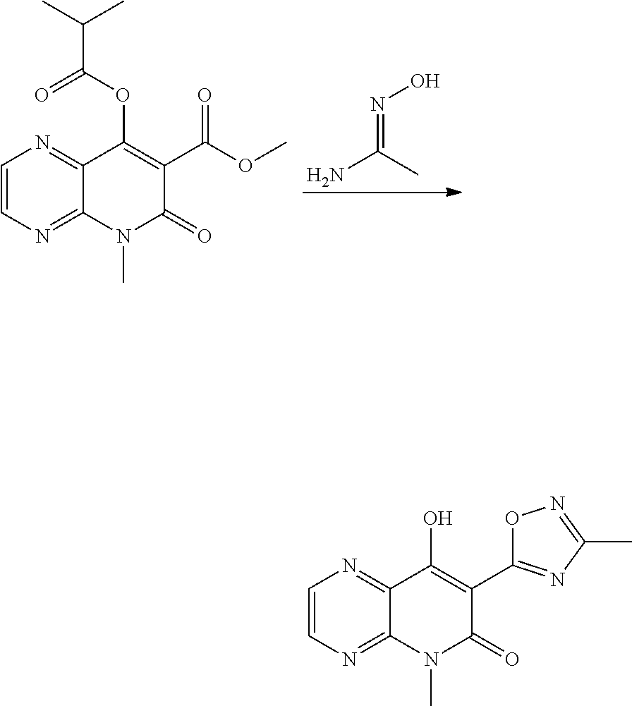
NC(C)=NO.C1=CN=C2C(=N1)C(OC(=O)C(C)C)=C(C(OC)=O)C(=O)N2C.C1=CN=C2C(=N1)C(O)=C(C1=NC(C)=NO1)C(=O)N2C
